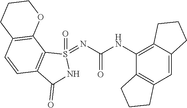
C12=C(C=C3C(=C1NC(=O)N=S1(=O)C4=C(C(=O)N1)C=CC1=C4OCCC1)CCC3)CCC2
